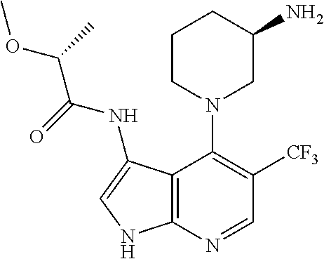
C12=C(N=CC([CF3])=C1N1CC(N)CCC1)NC=C2NC(=O)C(C)OC
